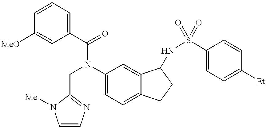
C(N(C1=CC=C2C(=C1)C(NS(C1=CC=C([Et])C=C1)(=O)=O)CC2)C(C1=CC=CC([MeO])=C1)=O)C1=NC=CN1[Me]
